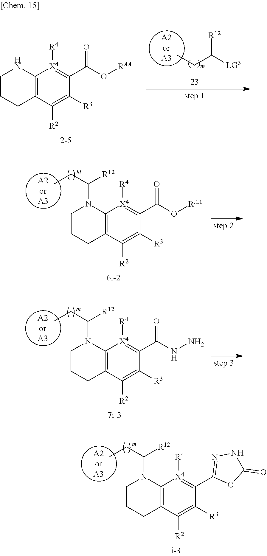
[A2orA3].[R12]C(CC)N1C2=C(C([R2])=C([R3])C(C(O[RAA])=O)=[X4]2[R4])CCC1.[A2orA3].[R12]C(CC)N1C2=C(C([R2])=C([R3])C(C(NN)=O)=[X4]2[R4])CCC1.[A2orA3].[R12]C(CC)N1C2=C(C([R2])=C([R3])C(C3=NNC(=O)O3)=[X4]2[R4])CCC1.[A2orA3].[LG3]C(CC)[R12].C12=C(C([R2])=C([R3])C(C(O[RAA])=O)=[X4]1[R4])CCCN2
